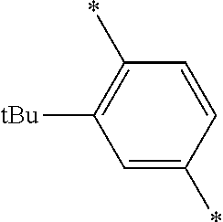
C1=C(*)C=CC(*)=C1[tBu]
